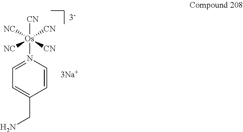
[CN][Os]([NC])([CN])([NC])([CN])N1=CC=C(CN)C=C1
